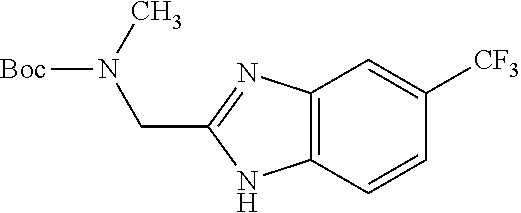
C12=C(C=CC([CF3])=C1)NC(CN([Boc])C)=N2
